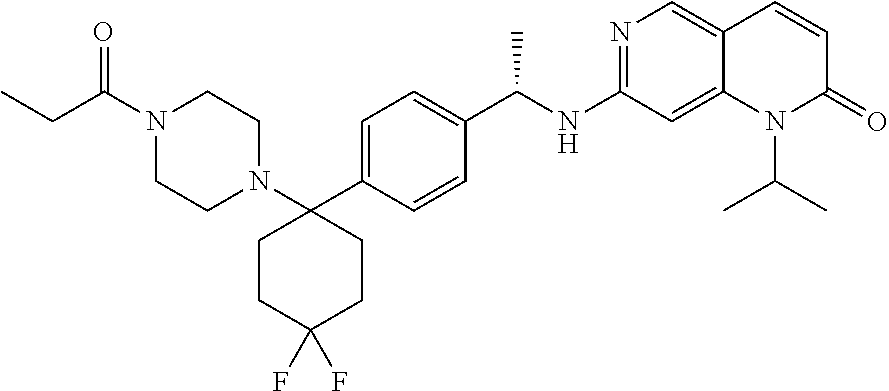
C(C(N1CCN(C2(C3=CC=C(C(NC4=NC=C5C(=C4)N(C(C)C)C(=O)C=C5)C)C=C3)CCC(F)(F)CC2)CC1)=O)C
